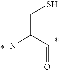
C(C=O)(N)CS
